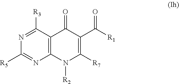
N1=C([R3])C2=C(N=C1[R5])N([R2])C([R7])=C(C([R1])=O)C2=O
